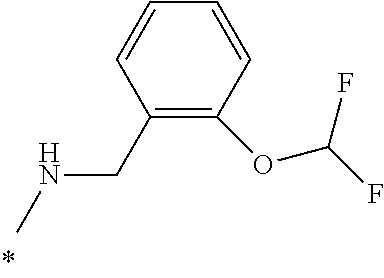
C1(CNC)=C(OC(F)F)C=CC=C1
